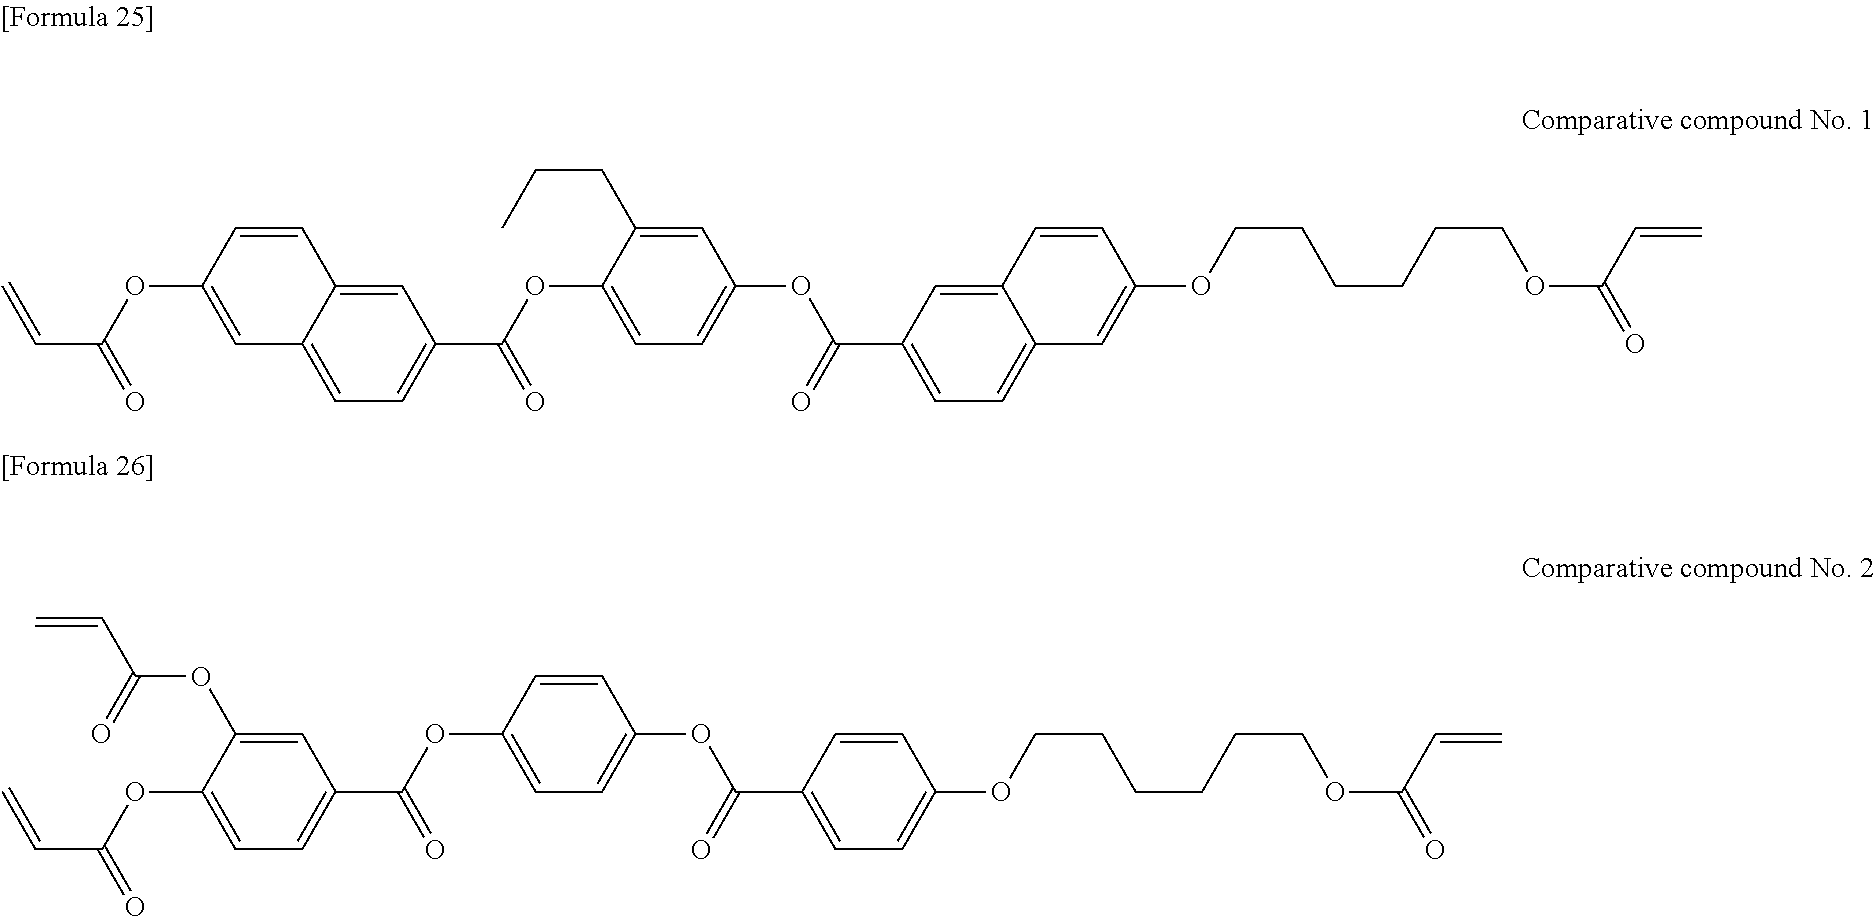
C1=C(OC(C=C)=O)C=CC2=CC(C(OC3=CC=C(OC(C4=CC=C5C(=C4)C=CC(OCCCCCCOC(=O)C=C)=C5)=O)C=C3CCC)=O)=CC=C12.O(C1=CC=C(C(OC2=CC=C(OC(C3=CC=C(OCCCCCCOC(C=C)=O)C=C3)=O)C=C2)=O)C=C1OC(=O)C=C)C(C=C)=O
